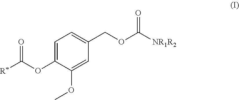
C1=C(OC([R*])=O)C(OC)=CC(COC([NR1R2])=O)=C1
